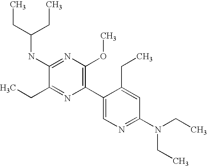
C(NC1=NC(OC)=C(C2=CN=C(N(CC)CC)C=C2CC)N=C1CC)(CC)CC
